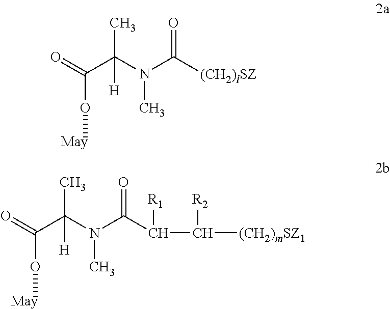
O(C(=O)C(N(C([(CH2)lSZ])=O)C)(C)[H])[May].O(C(=O)C(N(C(C(C([(CH2)mSZ1])[R2])[R1])=O)C)(C)[H])[May]
